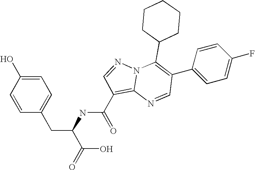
C1=CC(O)=CC=C1CC(C(O)=O)NC(=O)C1=C2N(N=C1)C(C1CCCCC1)=C(C1=CC=C(F)C=C1)C=N2
